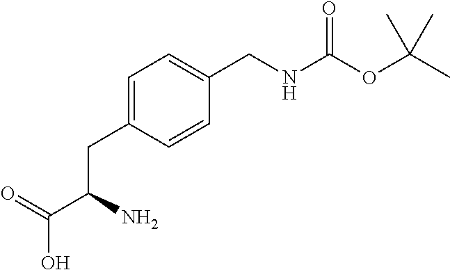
O=C(C(N)CC1=CC=C(CNC(=O)OC(C)(C)C)C=C1)O
